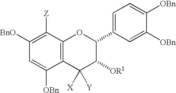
C1([Z])=C([BnO])C=C([OBn])C2=C1OC(C1=CC=C([OBn])C([OBn])=C1)C([OR1])C2([Y])[X]
